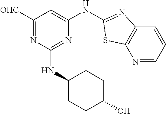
C1([OHC])=NC(NC2CCC(O)CC2)=NC(NC2=NC3=C(N=CC=C3)S2)=C1
